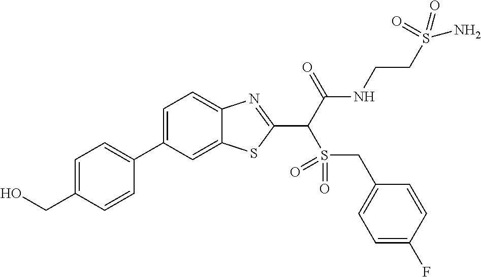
C1=C(C2=CC=C(CO)C=C2)C=C2C(=C1)N=C(C(C(NCCS(N)(=O)=O)=O)S(=O)(=O)CC1=CC=C(F)C=C1)S2
